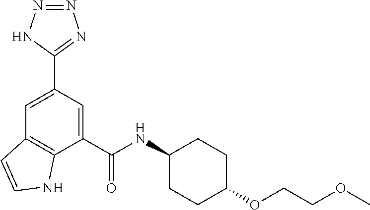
C1=C(C2=NN=NN2)C=C(C(NC2CCC(OCCOC)CC2)=O)C2=C1C=CN2
